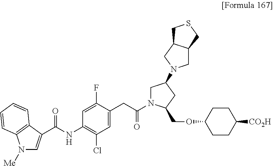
N1([Me])C=C(C(NC2=C(Cl)C=C(CC(=O)N3CC(N4CC5C(C4)CSC5)CC3COC3CCC([CO2H])CC3)C(F)=C2)=O)C2=C1C=CC=C2
